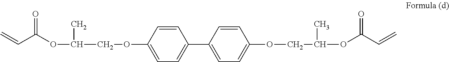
C=CC(OC(COC1=CC=C(C2=CC=C(OCC(OC(C=C)=O)C)C=C2)C=C1)C)=O
